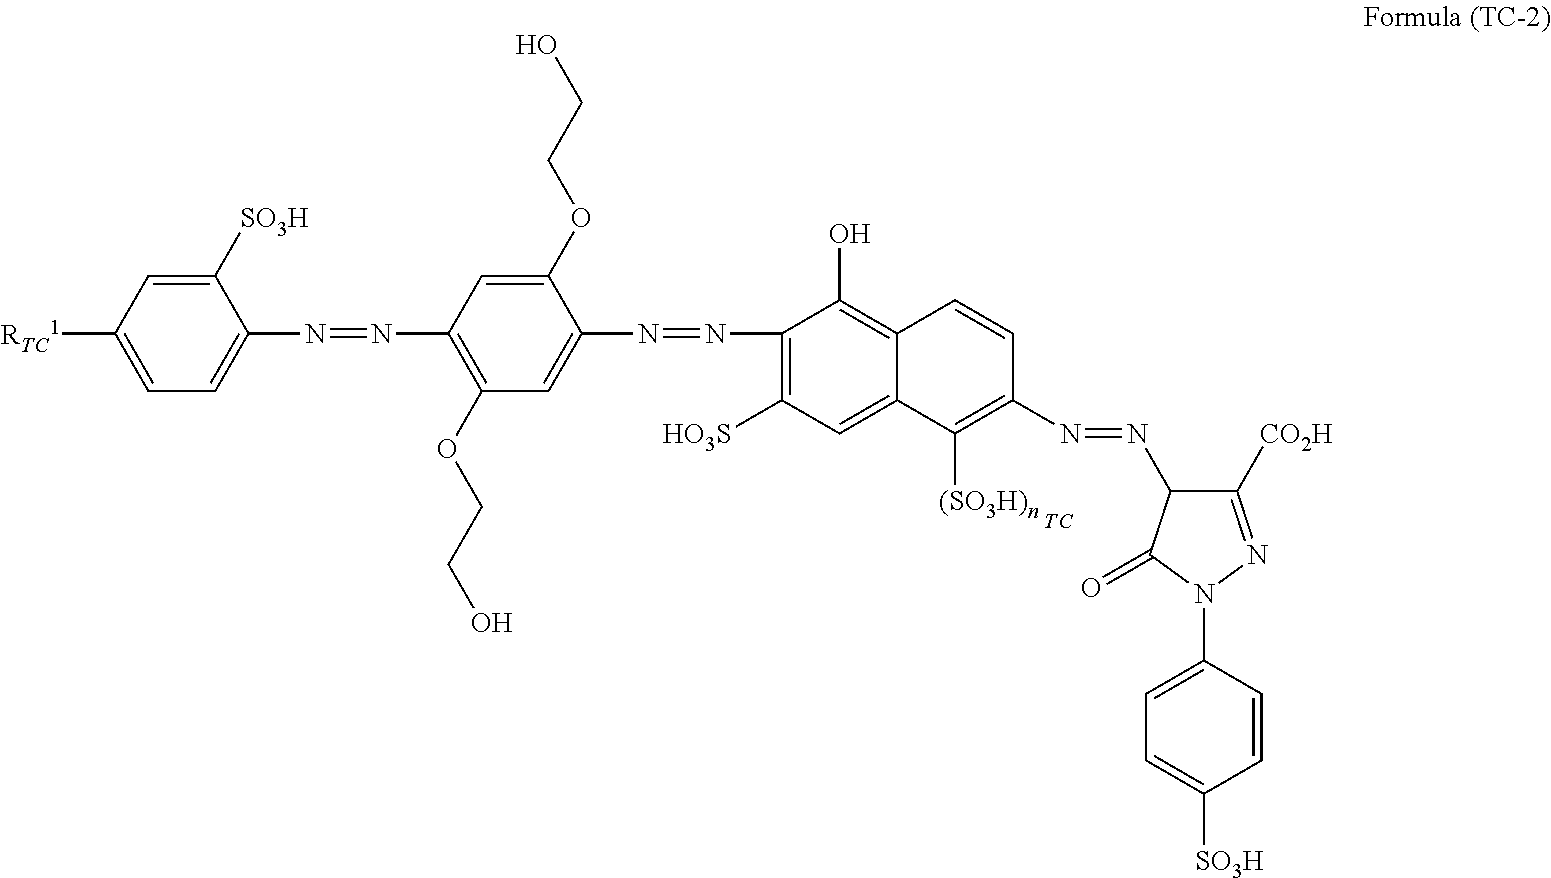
C1(N=NC2=CC(OCCO)=C(N=NC3=CC=C([RTC1])C=C3[SO3H])C=C2OCCO)=C([HO3S])C=C2C(=C1O)C=CC(N=NC1C([CO2H])=NN(C3=CC=C([SO3H])C=C3)C1=O)=C2[(SO3H)n].[TC]
